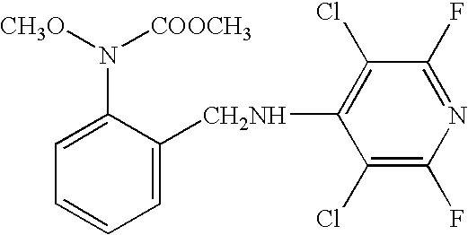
C1=C([CH2NH]C2=C(Cl)C(F)=NC(F)=C2Cl)C(N([CH3O])[COOCH3])=CC=C1
